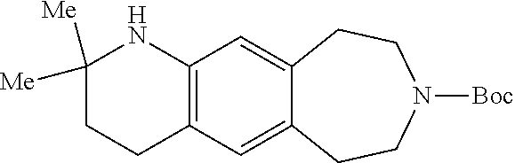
C1([Me])([Me])CCC2=C(N1)C=C1C(=C2)CCN([Boc])CC1
